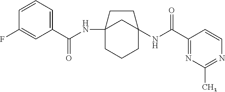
C12(NC(C3=CC=CC(F)=C3)=O)CCCC(NC(C3=NC(C)=NC=C3)=O)(C1)CC2
